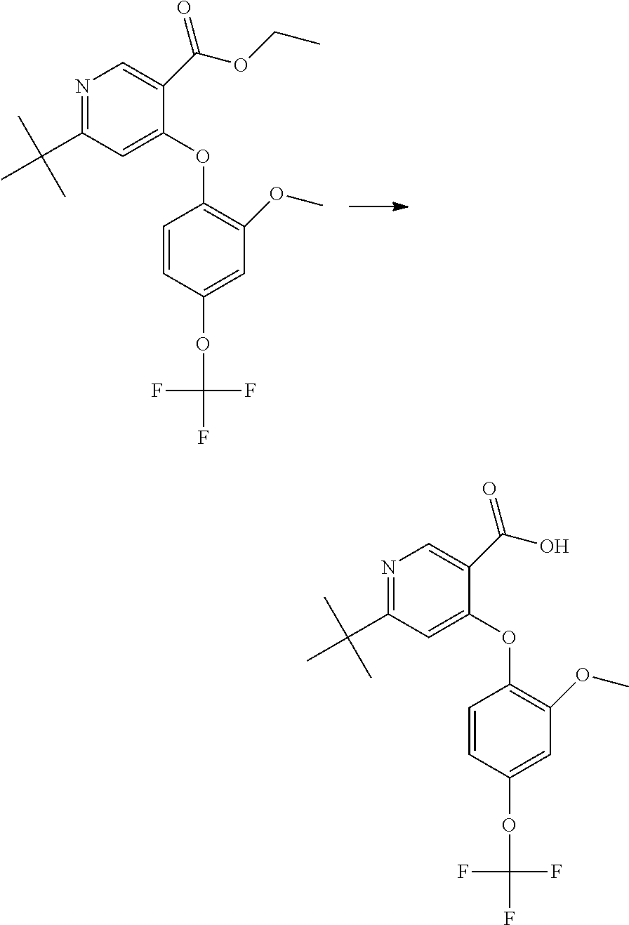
C1=C(C(=O)OCC)C(OC2=C(OC)C=C(OC(F)(F)F)C=C2)=CC(C(C)(C)C)=N1.C1=C(C(=O)O)C(OC2=C(OC)C=C(OC(F)(F)F)C=C2)=CC(C(C)(C)C)=N1
